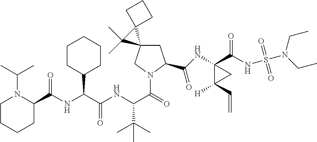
N(C(C(=O)N1CC2(CC1C(NC1(C(NS(N(CC)CC)(=O)=O)=O)C([H])(C=C)C1)=O)C1(C2(C)C)CCC1)C(C)(C)C)C(C(NC(=O)C1N(C(C)C)CCCC1)C1CCCCC1)=O
